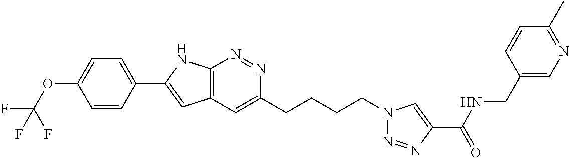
N1=NC2=C(C=C1CCCCN1N=NC(C(NCC3=CN=C(C)C=C3)=O)=C1)C=C(C1=CC=C(OC(F)(F)F)C=C1)N2
